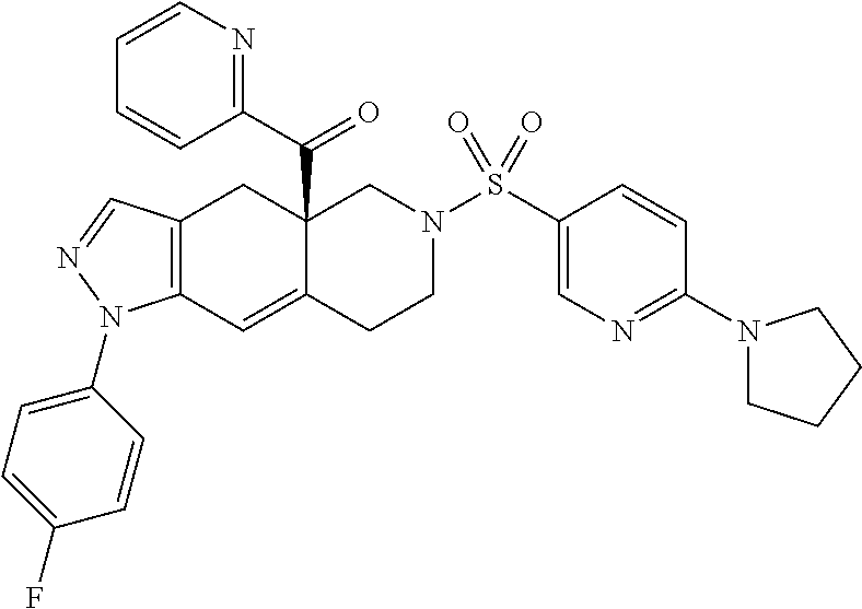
C12(C(C3=NC=CC=C3)=O)C(=CC3=C(C1)C=NN3C1=CC=C(F)C=C1)CCN(S(C1=CN=C(N3CCCC3)C=C1)(=O)=O)C2
